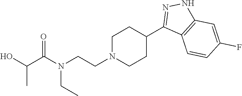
CCN(CCN1CCC(C2=NNC3=C2C=CC(F)=C3)CC1)C(C(O)C)=O
